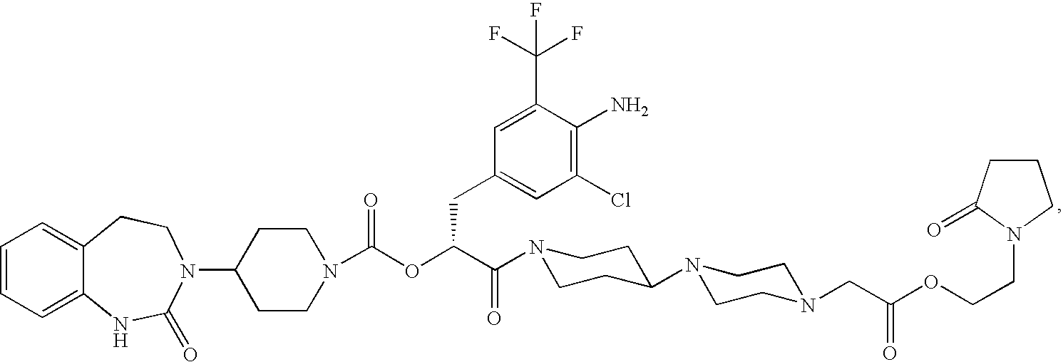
C1=CC=C2C(=C1)CCN(C1CCN(C(OC(C(=O)N3CCC(N4CCN(CC(OCCN5C(=O)CCC5)=O)CC4)CC3)CC3=CC(Cl)=C(N)C(C(F)(F)F)=C3)=O)CC1)C(=O)N2
